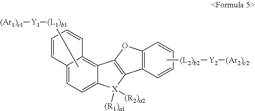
[(L2)b2]([Y2][(Ar2)c2])C.C1=C2C(=C3C(=C1)C=CC=C3)C1=C(C3=C(O1)C=CC=C3)[X]2([(R1)a1])[(R2)a2].[(L1)b1]([Y1][(Ar1)c1])C
